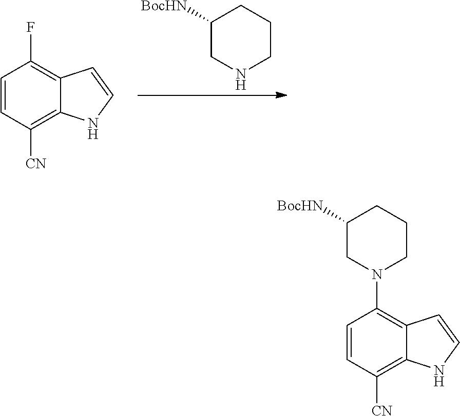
C1=CC([CN])=C2C(=C1F)C=CN2.N1CCCC([BocHN])C1.C1=CC([CN])=C2C(=C1N1CCCC([BocHN])C1)C=CN2
